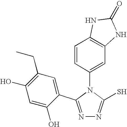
N1=C(C2=CC(CC)=C(O)C=C2O)N(C2=CC3=C(C=C2)NC(=O)N3)C(S)=N1
